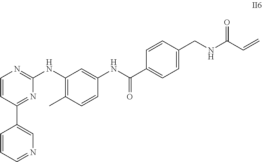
C1=CC(C2=CN=CC=C2)=NC(NC2=C(C)C=CC(NC(C3=CC=C(CNC(C=C)=O)C=C3)=O)=C2)=N1
